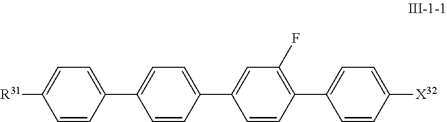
[R31]C1=CC=C(C2=CC=C(C3=CC(F)=C(C4=CC=C([X32])C=C4)C=C3)C=C2)C=C1
